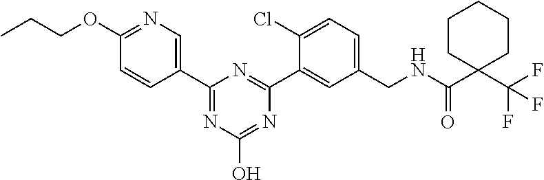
C1(CNC(C2(C(F)(F)F)CCCCC2)=O)=CC=C(Cl)C(C2=NC(C3=CN=C(OCCC)C=C3)=NC(O)=N2)=C1
